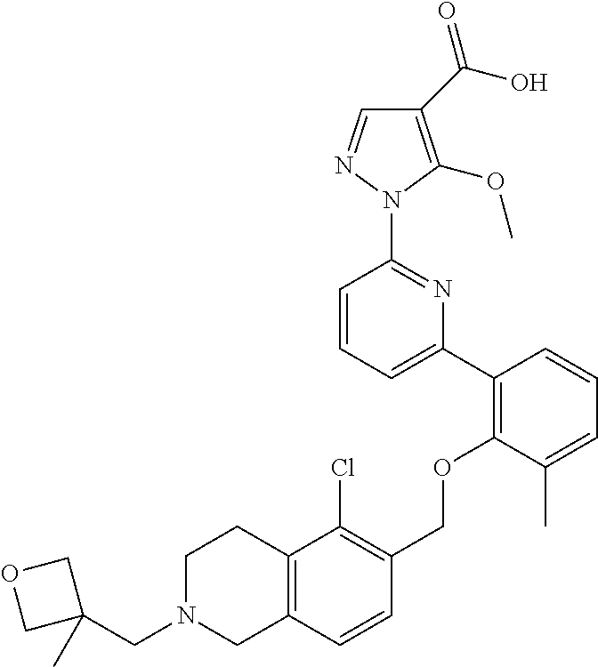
C1(C(O)=O)=C(OC)N(C2=NC(C3=C(OCC4=C(Cl)C5=C(C=C4)CN(CC4(C)COC4)CC5)C(C)=CC=C3)=CC=C2)N=C1
